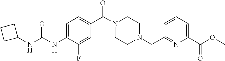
C1=C(NC(NC2CCC2)=O)C(F)=CC(C(N2CCN(CC3=NC(C(OC)=O)=CC=C3)CC2)=O)=C1
